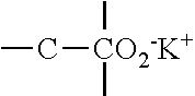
C[CO2-K+](C)CC
